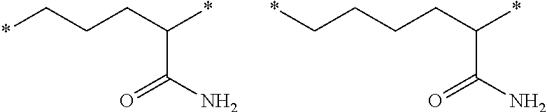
*CCCC(*)C(N)=O.C(CCC(*)C(N)=O)C*
